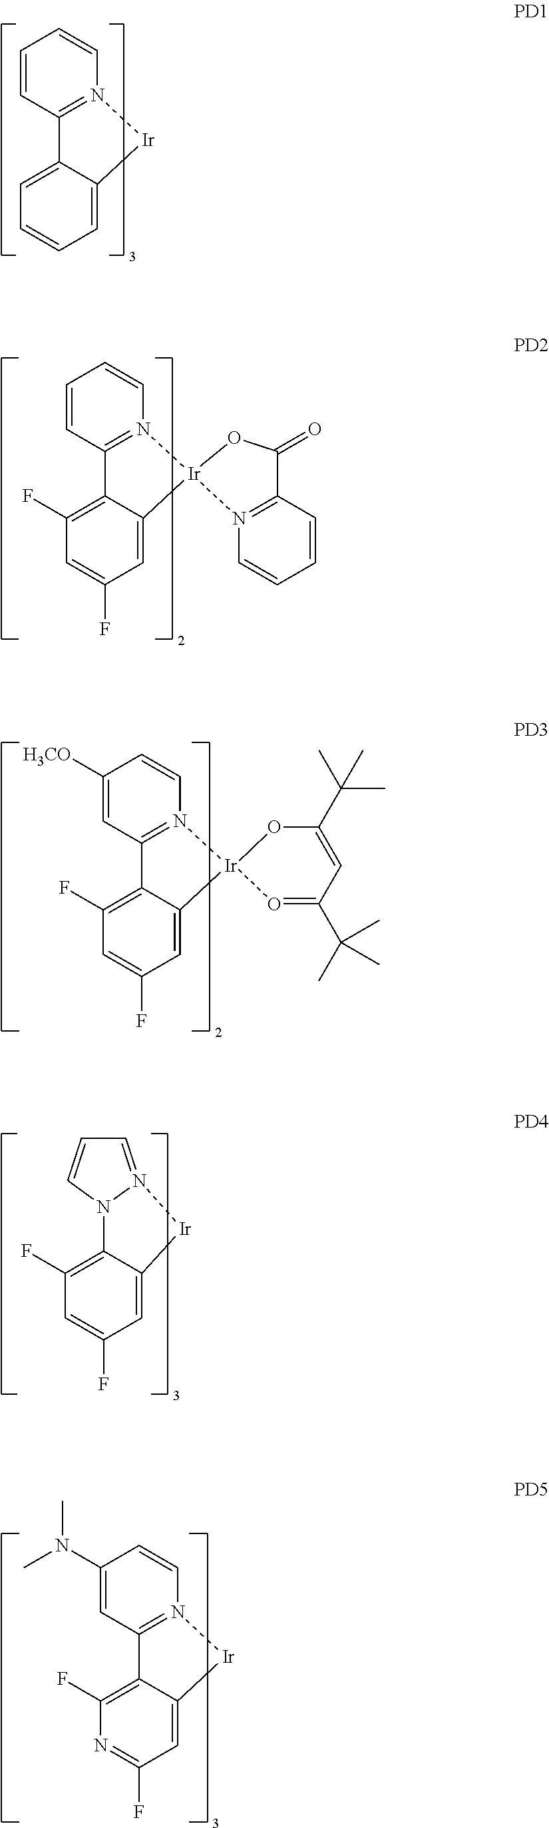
C1=CC2=N(C=C1)[Ir]C1=CC=CC=C21.C1=CC2=N(C=C1)[Ir]1(C3=CC(F)=CC(F)=C23)N2=C(C=CC=C2)C(=O)O1.C1([H3CO])=CC2=N(C=C1)[Ir]1(C3=CC(F)=CC(F)=C23)O=C(C(C)(C)C)C=C(C(C)(C)C)O1.C1=C2C(=C(F)C=C1F)N1N(=CC=C1)[Ir]2.C1(N(C)C)=CC2=N(C=C1)[Ir]C1=CC(F)=NC(F)=C21
